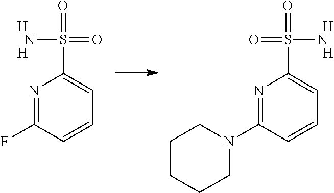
N1=C(F)C=CC=C1S(=O)(=O)N.[H].[H].N1=C(N2CCCCC2)C=CC=C1S(=O)(=O)N.[H].[H]
